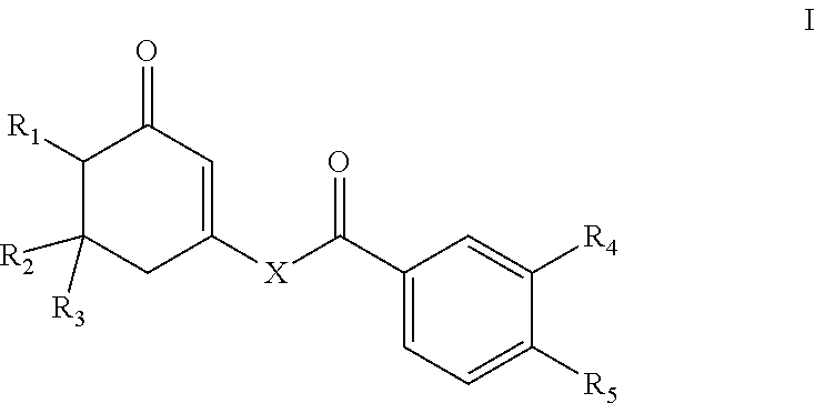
C1([R1])C([R2])([R3])CC([X]C(=O)C2=CC=C([R5])C([R4])=C2)=CC1=O
